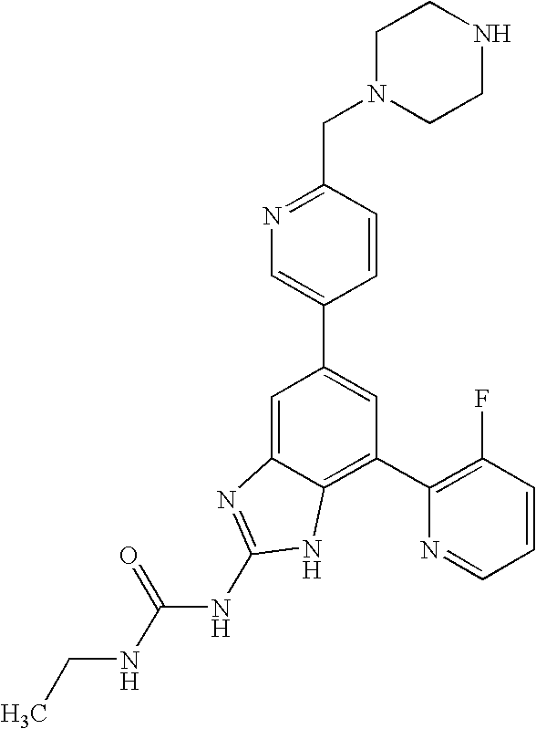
N1=C(CN2CCNCC2)C=CC(C2=CC(C3=C(F)C=CC=N3)=C3C(=C2)N=C(NC(NCC)=O)N3)=C1
